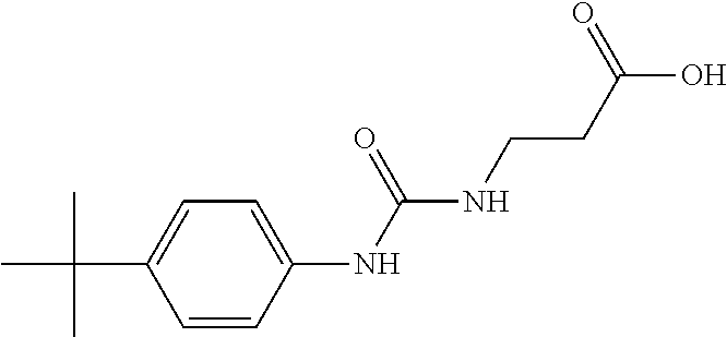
C1=CC(NC(NCCC(O)=O)=O)=CC=C1C(C)(C)C
